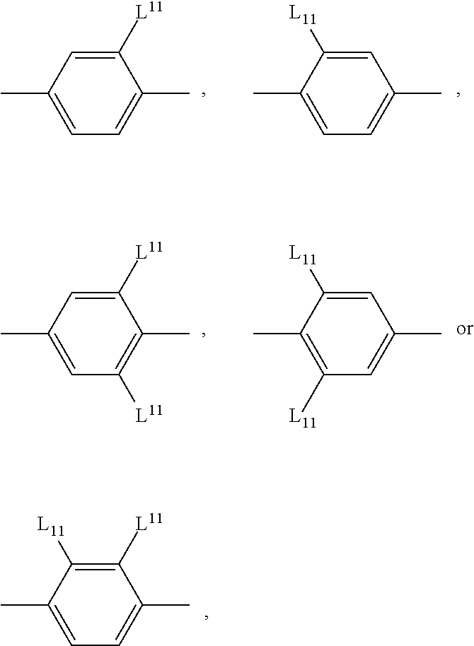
C1(C)=CC=C(C)C([L11])=C1.C1(C)=CC=C(C)C=C1[L11].C1(C)=CC([L11])=C(C)C([L11])=C1.C1(C)=C([L11])C=C(C)C=C1[L11].C1(C)=CC=C(C)C([L11])=C1[L11]
